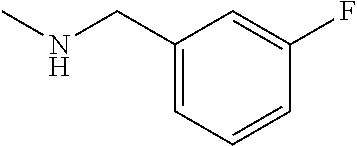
CNCC1=CC=CC(F)=C1
